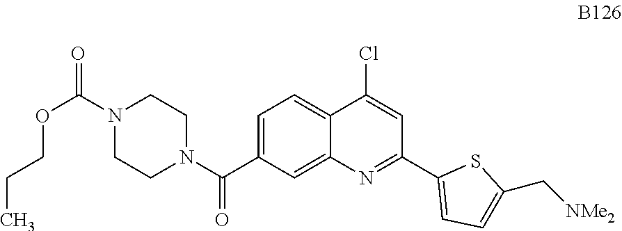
C1=C(C(N2CCN(C(=O)OCCC)CC2)=O)C=C2C(=C1)C(Cl)=CC(C1=CC=C(C[NMe2])S1)=N2
